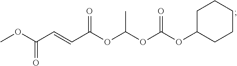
COC(C=CC(OC(OC(OC1CCCCC1)=O)C)=O)=O
